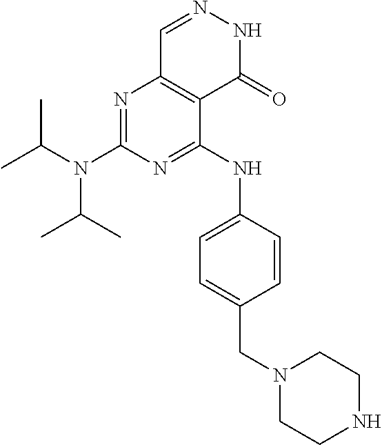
N1=C(N(C(C)C)C(C)C)N=C(NC2=CC=C(CN3CCNCC3)C=C2)C2=C1C=NNC2=O
